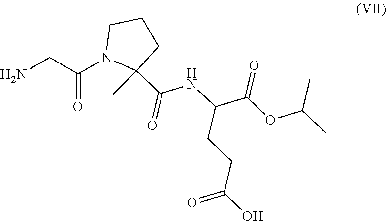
NCC(N1C(C)(C(=O)NC(CCC(=O)O)C(OC(C)C)=O)CCC1)=O
